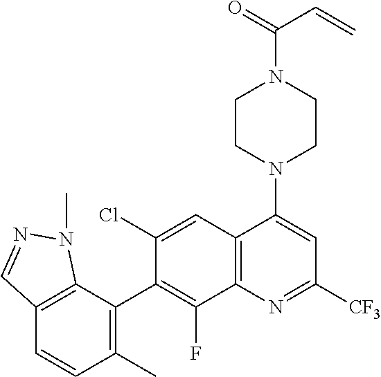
C12=C(C(C3=C(F)C4=C(C=C3Cl)C(N3CCN(C(=O)C=C)CC3)=CC([CF3])=N4)=C(C)C=C1)N(C)N=C2
